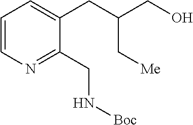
C1=CN=C(CN[Boc])C(CC(CO)C[Me])=C1
